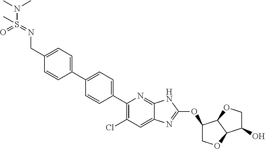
C1=C(CN=S(=O)(C)N(C)C)C=CC(C2=CC=C(C3=C(Cl)C=C4C(=N3)NC(OC3COC5C3OCC5O)=N4)C=C2)=C1
